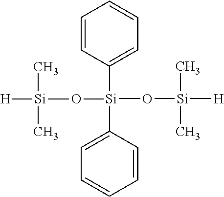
C1=CC([Si](C2=CC=CC=C2)(O[Si]([H])(C)C)O[Si]([H])(C)C)=CC=C1
